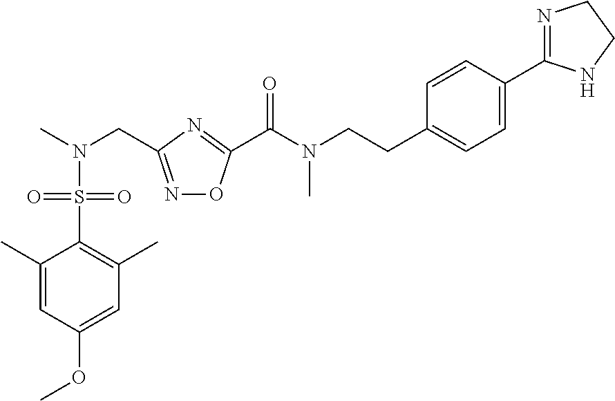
C1(C)=CC(OC)=CC(C)=C1S(N(C)CC1=NOC(C(N(CCC2=CC=C(C3=NCCN3)C=C2)C)=O)=N1)(=O)=O
